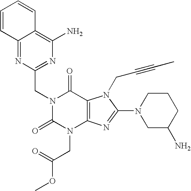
C12=NC(CN3C(=O)N(CC(OC)=O)C4=C(C3=O)N(CC#CC)C(N3CC(N)CCC3)=N4)=NC(N)=C1C=CC=C2
